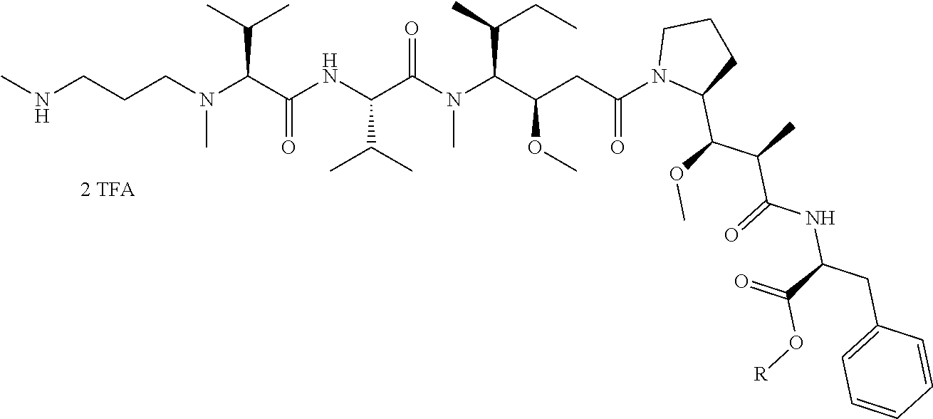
C(CCN(C(C(C)C)C(NC(C(=O)N(C(C(C)CC)C(CC(N1C(C(OC)C(C)C(=O)NC(CC2=CC=CC=C2)C(=O)O[R])CCC1)=O)OC)C)C(C)C)=O)C)NC
